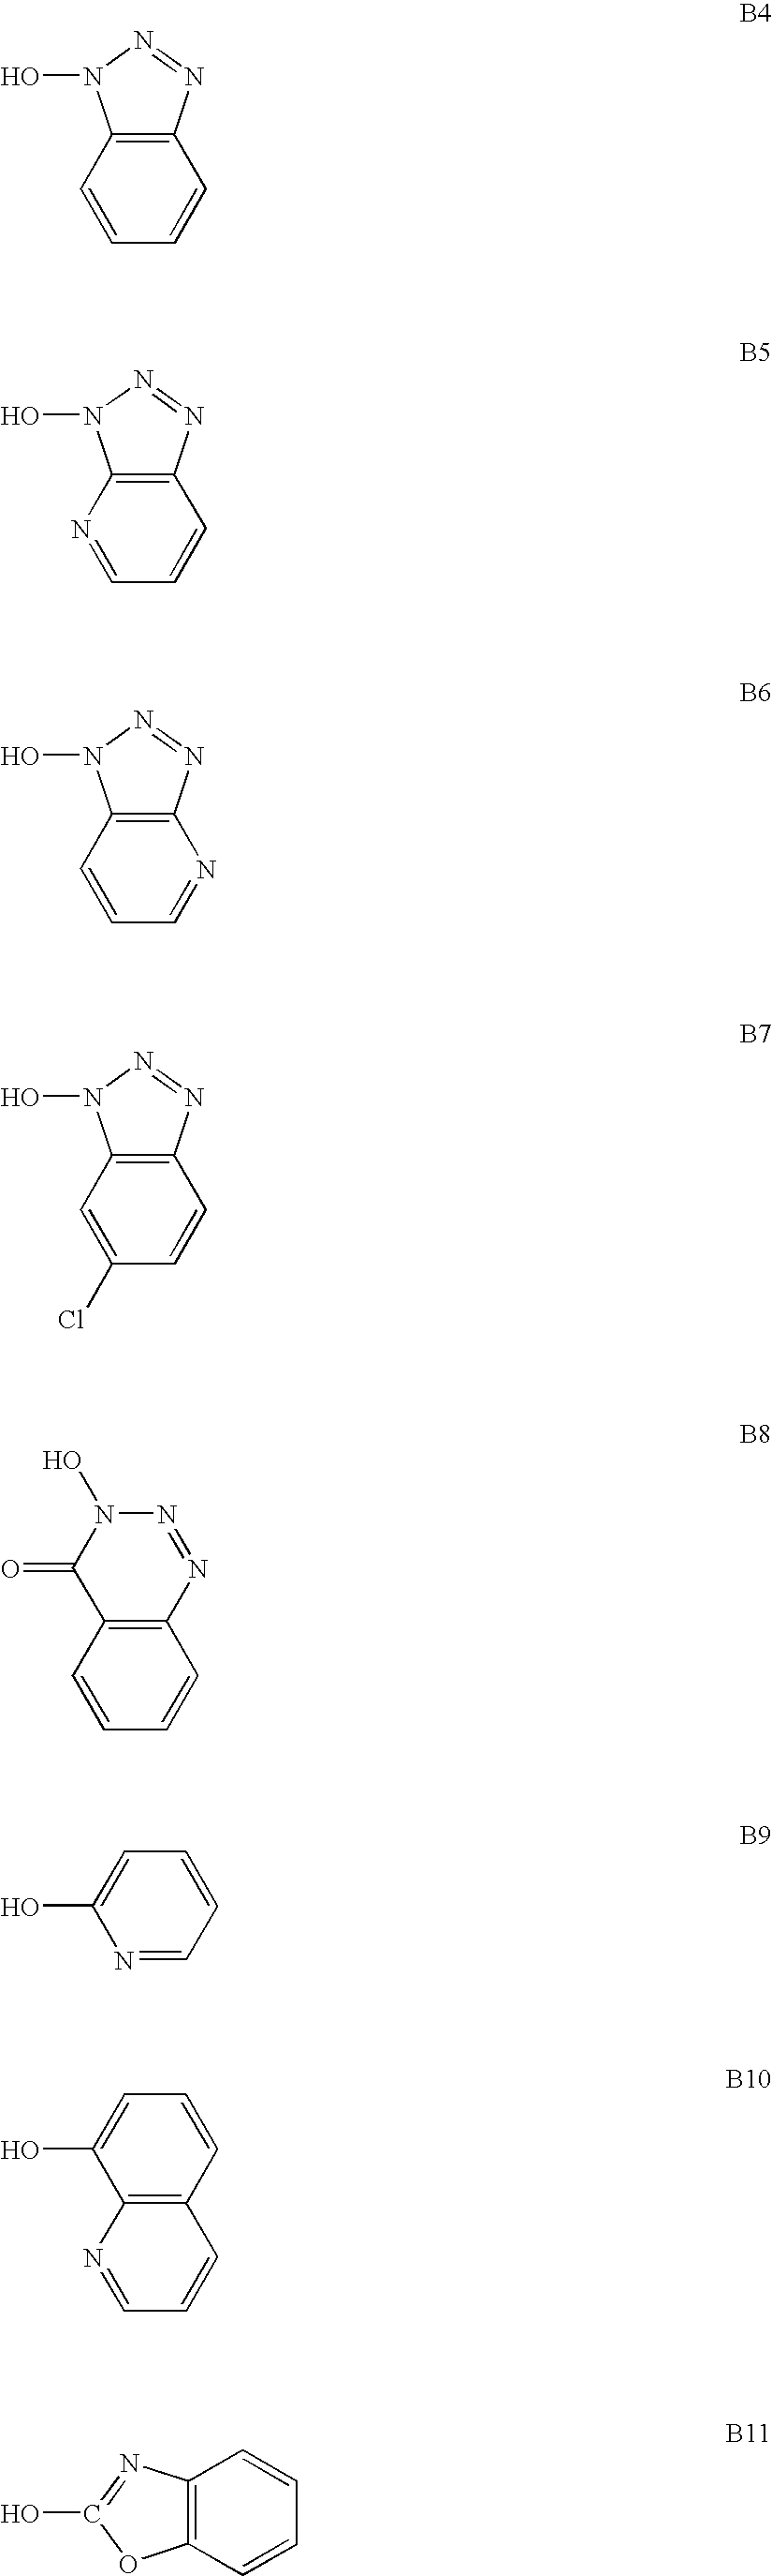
C12=C(C=CC=C1)N(O)N=N2.C12=C(N=CC=C1)N(O)N=N2.C12=C(C=CC=N1)N(O)N=N2.C12=C(C=C(Cl)C=C1)N(O)N=N2.C12=C(C=CC=C1)C(=O)N(O)N=N2.N1=CC=CC=C1O.C12=C(C=CC=C1O)C=CC=N2.C12=C(C=CC=C1)OC(O)=N2
